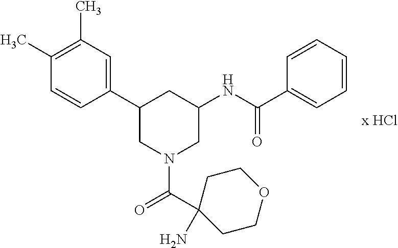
C1(C)=C(C)C=C(C2CN(C(=O)C3(N)CCOCC3)CC(NC(C3=CC=CC=C3)=O)C2)C=C1
